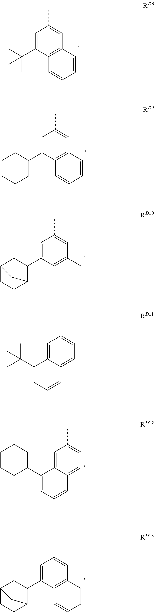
C1=C(C(C)(C)C)C2=C(C=C1C)C=CC=C2.C1=C(C2CCCCC2)C2=C(C=C1C)C=CC=C2.C1=C(C2C3CCC(C2)C3)C=C(C)C=C1C.C1=C2C(=CC=C1C)C=CC=C2C(C)(C)C.C1=C2C(=CC=C1C)C=CC=C2C1CCCCC1.C1=C(C2C3CCC(C2)C3)C2=C(C=C1C)C=CC=C2
